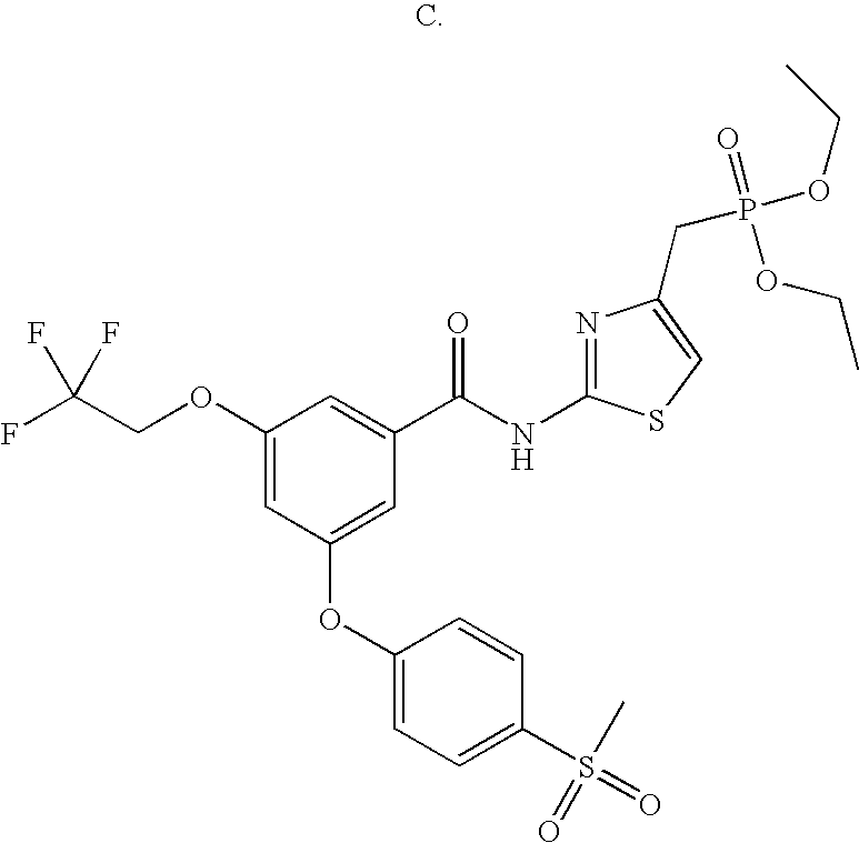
C1(OCC(F)(F)F)=CC(OC2=CC=C(S(=O)(C)=O)C=C2)=CC(C(NC2=NC(CP(OCC)(=O)OCC)=CS2)=O)=C1
